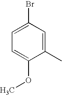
C1(C)=CC(Br)=CC=C1OC
